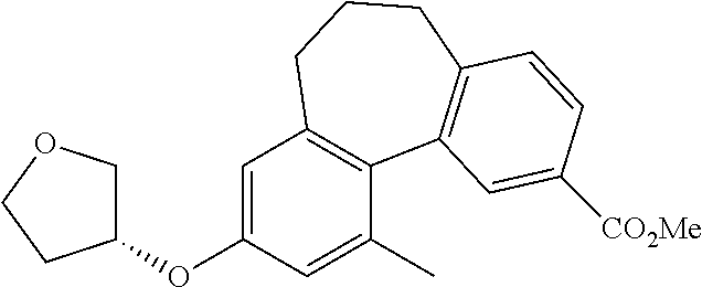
C1=C(OC2COCC2)C=C(C)C2=C1CCCC1=C2C=C([CO2Me])C=C1
